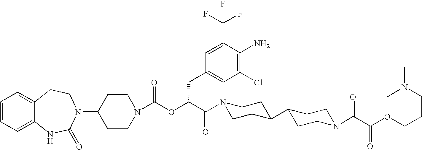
C1=CC=C2C(=C1)CCN(C1CCN(C(OC(C(N3CCC(C4CCN(C(C(OCCCN(C)C)=O)=O)CC4)CC3)=O)CC3=CC(Cl)=C(N)C(C(F)(F)F)=C3)=O)CC1)C(=O)N2
